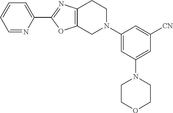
C1=NC(C2=NC3=C(O2)CN(C2=CC(N4CCOCC4)=CC([CN])=C2)CC3)=CC=C1
